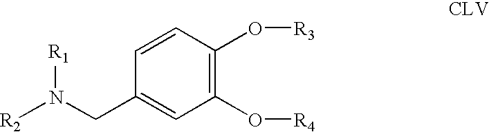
C1(O[R4])=C(O[R3])C=CC(CN([R2])[R1])=C1
